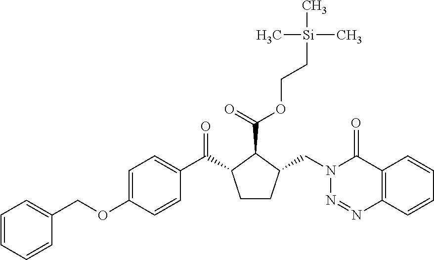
C1=C(OCC2=CC=CC=C2)C=CC(C(=O)C2CCC(CN3N=NC4=C(C3=O)C=CC=C4)C2C(=O)OCC[Si](C)(C)C)=C1
